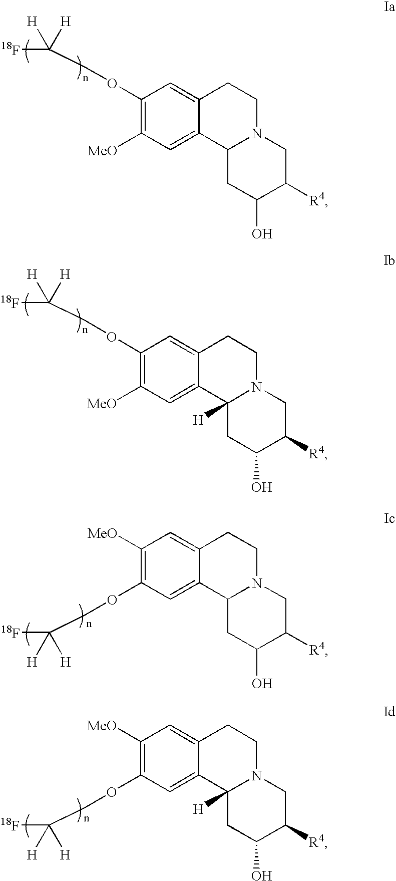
C1(OCC([18F])([H])[H])=C([MeO])C=C2C(=C1)CCN1C2CC(O)C([R4])C1.C1(OCC([18F])([H])[H])=C([MeO])C=C2C(=C1)CCN1C2([H])CC(O)C([R4])C1.C1([MeO])=C(OCC([18F])([H])[H])C=C2C(=C1)CCN1C2CC(O)C([R4])C1.C1([MeO])=C(OCC([18F])([H])[H])C=C2C(=C1)CCN1C2([H])CC(O)C([R4])C1
